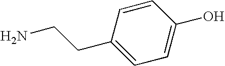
C1(CCN)=CC=C(O)C=C1
